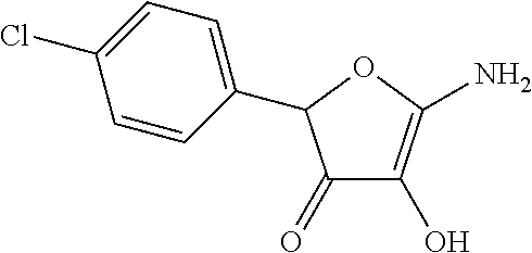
C1(=O)C(O)=C(N)OC1C1=CC=C(Cl)C=C1
